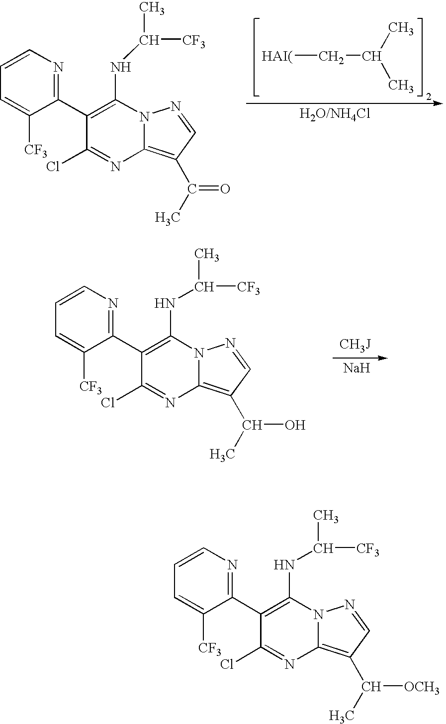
C1=C([CF3])C(C2=C(NC([CF3])C)N3C(=C(C(=O)C)C=N3)N=C2Cl)=NC=C1.[HAI(]CC(C)C.C1=C([CF3])C(C2=C(NC([CF3])C)N3C(=C(C([OCH3])C)C=N3)N=C2Cl)=NC=C1.C1=C([CF3])C(C2=C(NC([CF3])C)N3C(=C(C(O)C)C=N3)N=C2Cl)=NC=C1.[Na]
